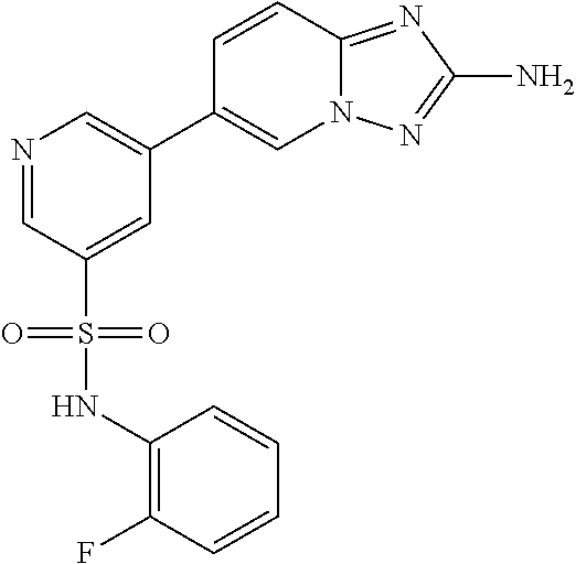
N1=CC(S(NC2=C(F)C=CC=C2)(=O)=O)=CC(C2=CN3C(=NC(N)=N3)C=C2)=C1
